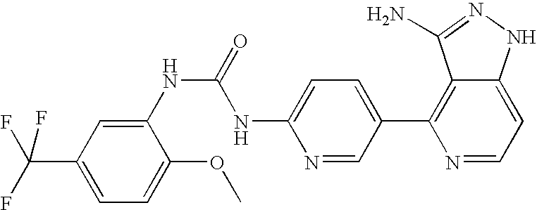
N(C(NC1=CC=C(C2=C3C(=CC=N2)NN=C3N)C=N1)=O)C1=CC(C(F)(F)F)=CC=C1OC
